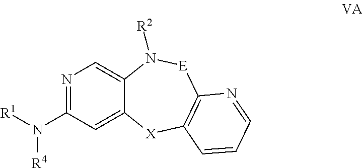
[R1]N(C1=NC=C2C(=C1)[X]C1=C([E]N2[R2])N=CC=C1)[R4]
